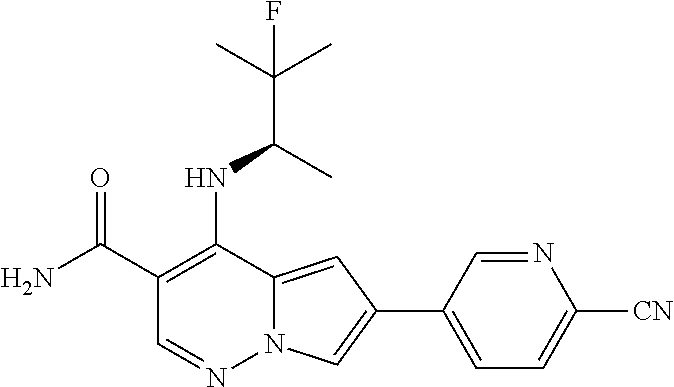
C1(C(N)=O)=C(NC(C(C)(C)F)C)C2=CC(C3=CC=C([CN])N=C3)=CN2N=C1
